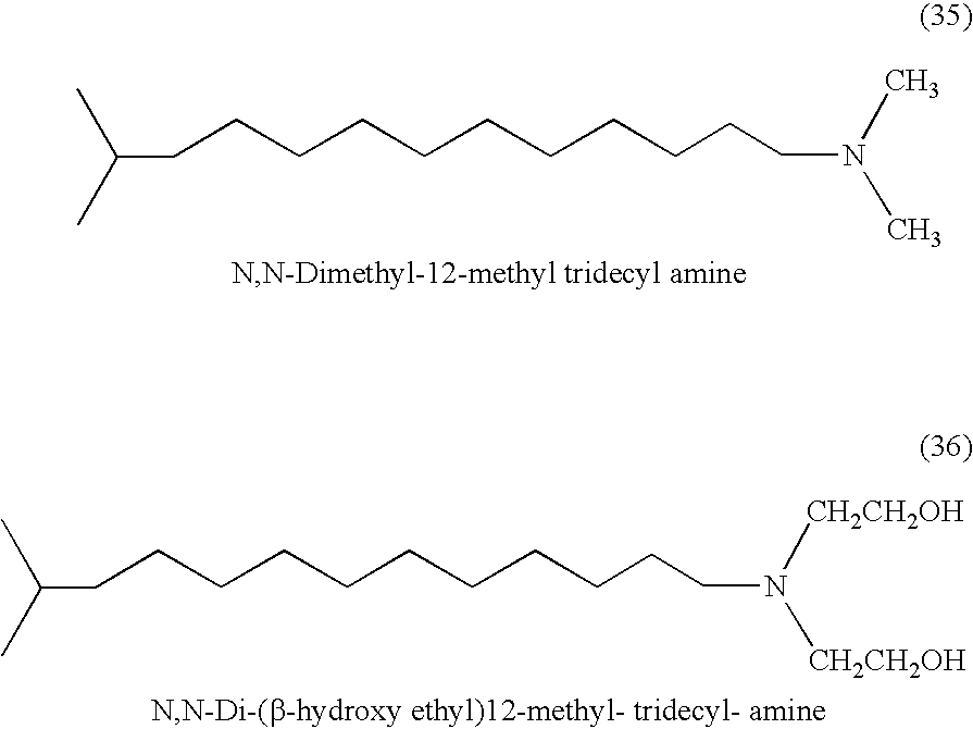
C(CCCCCCCCCN(C)C)CC(C)C.C(CCCCCCCCCN([CH2CH2OH])[CH2CH2OH])CC(C)C
